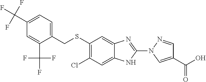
S(C1=C(Cl)C=C2C(=C1)N=C(N1C=C(C(O)=O)C=N1)N2)CC1=CC=C(C(F)(F)F)C=C1C(F)(F)F
